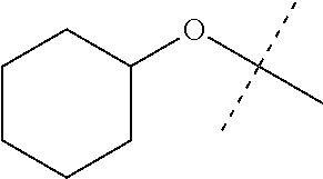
C1CCCC(OC(C)(C)C)C1
